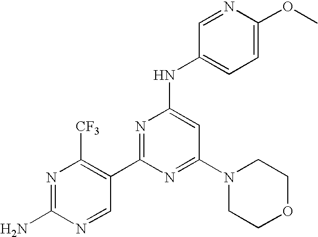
C1=NC(OC)=CC=C1NC1=CC(N2CCOCC2)=NC(C2=C([CF3])N=C(N)N=C2)=N1
